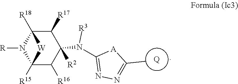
[Q].C1([R17])C2([R18])N([R])C([R15])(C([R16])C1([R2])N(C1=NN=C(C)[A]1)[R3])[W]2
